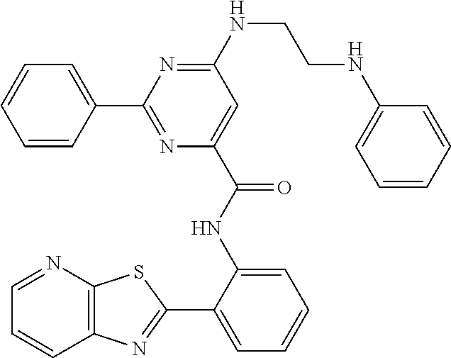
C12=C(N=CC=C1)SC(C1=CC=CC=C1NC(C1=CC(NCCNC3=CC=CC=C3)=NC(C3=CC=CC=C3)=N1)=O)=N2
